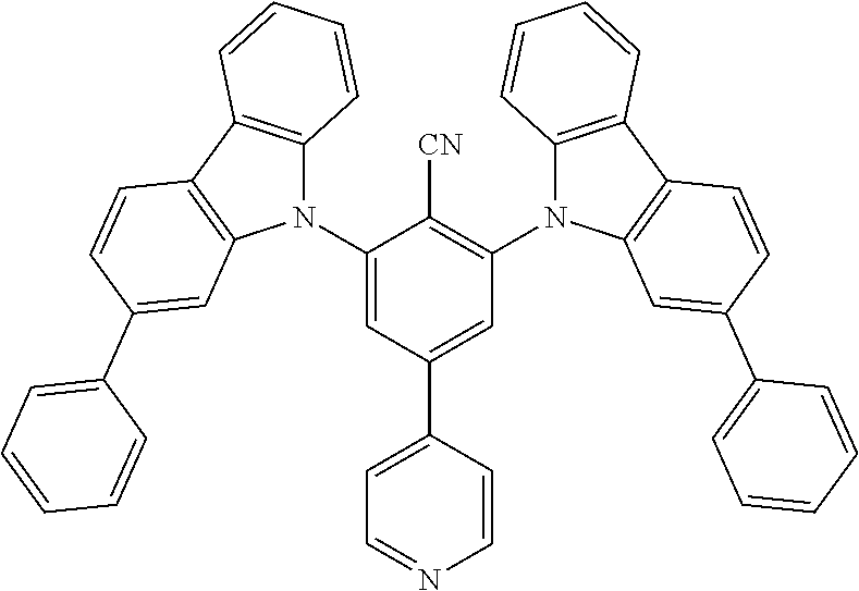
C1(N2C3=C(C4=C2C=C(C2=CC=CC=C2)C=C4)C=CC=C3)=CC(C2=CC=NC=C2)=CC(N2C3=C(C4=C2C=C(C2=CC=CC=C2)C=C4)C=CC=C3)=C1[CN]
